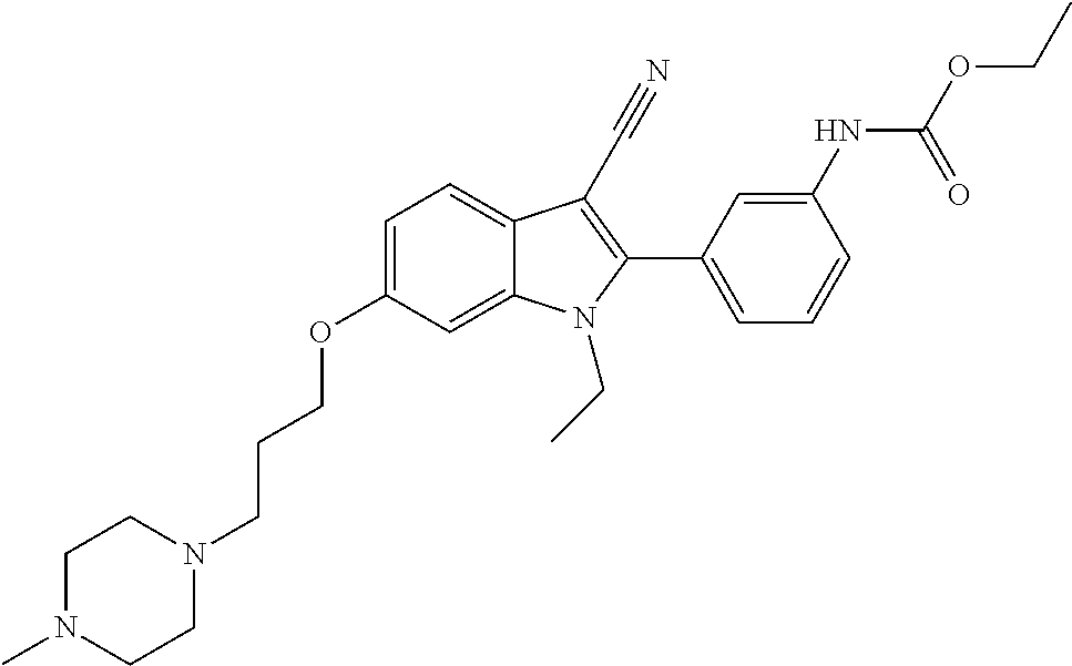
C1=C2C(=CC=C1OCCCN1CCN(C)CC1)C(C#N)=C(C1=CC=CC(NC(OCC)=O)=C1)N2CC
